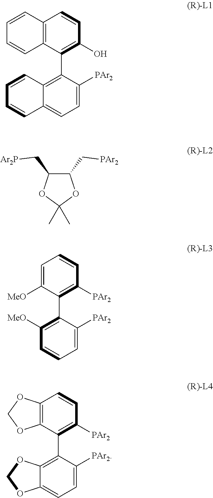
C12=C(C(C3=C4C(=CC=C3[PAr2])OCO4)=C([PAr2])C=C1)OCO2.C12=C(C(C3=C4C(=CC=C3[PAr2])C=CC=C4)=C(O)C=C1)C=CC=C2.C1(C[PAr2])C(C[Ar2P])OC(C)(C)O1.C1=C([MeO])C(C2=C([MeO])C=CC=C2[PAr2])=C([PAr2])C=C1
